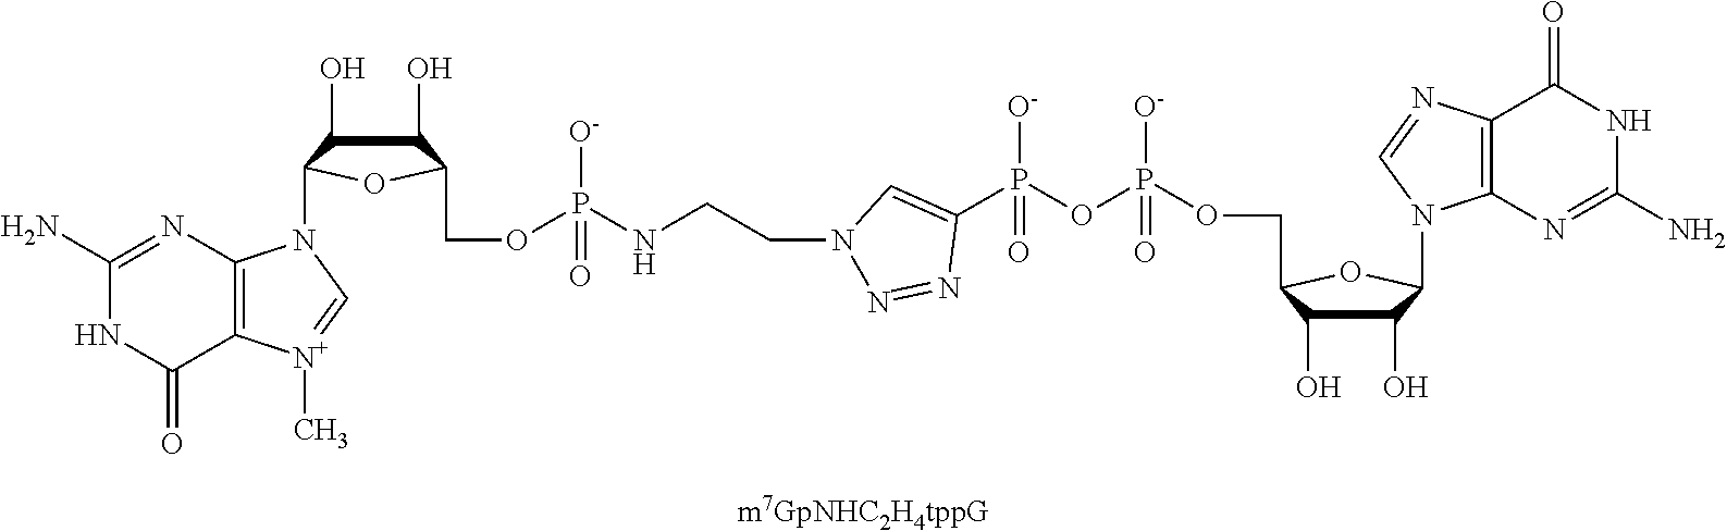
C1(O)C(O)C(COP(OP(C2=CN(CCNP([O-])(OCC3C(O)C(O)C(N4C5=C([N+](C)=C4)C(=O)NC(N)=N5)O3)=O)N=N2)([O-])=O)([O-])=O)OC1N1C2=C(N=C1)C(=O)NC(N)=N2
